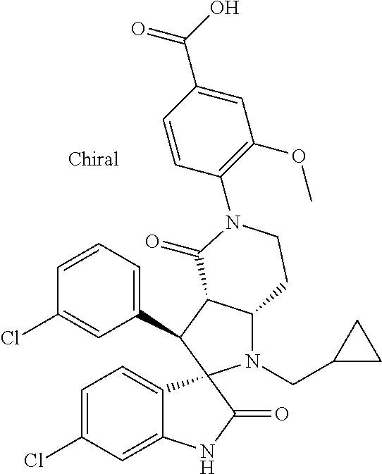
C1(C2C3C(N(CC4CC4)C24C2=CC=C(Cl)C=C2NC4=O)CCN(C2=C(OC)C=C(C(O)=O)C=C2)C3=O)=CC=CC(Cl)=C1
